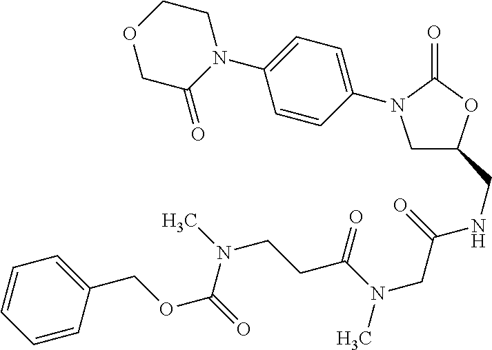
C1N(C2=CC=C(N3C(=O)COCC3)C=C2)C(=O)OC1CNC(CN(C(CCN(C(OCC1=CC=CC=C1)=O)C)=O)C)=O
